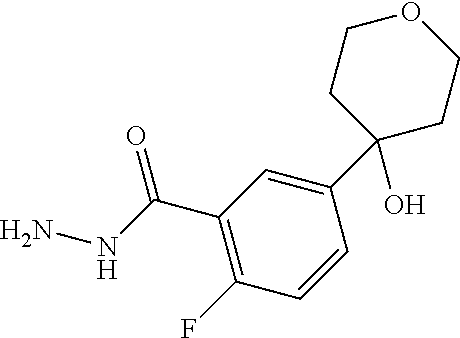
C1(C(NN)=O)=C(F)C=CC(C2(O)CCOCC2)=C1
